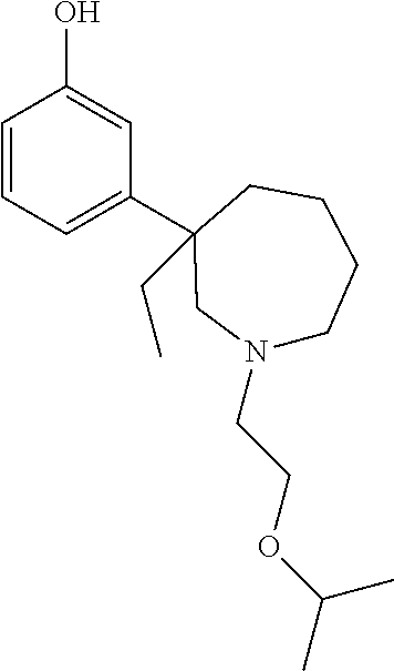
C1=CC=C(C2(CC)CCCCN(CCOC(C)C)C2)C=C1O
